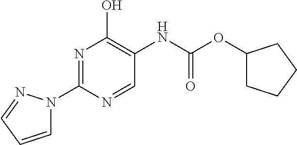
N1=C(N2C=CC=N2)N=CC(NC(=O)OC2CCCC2)=C1O
